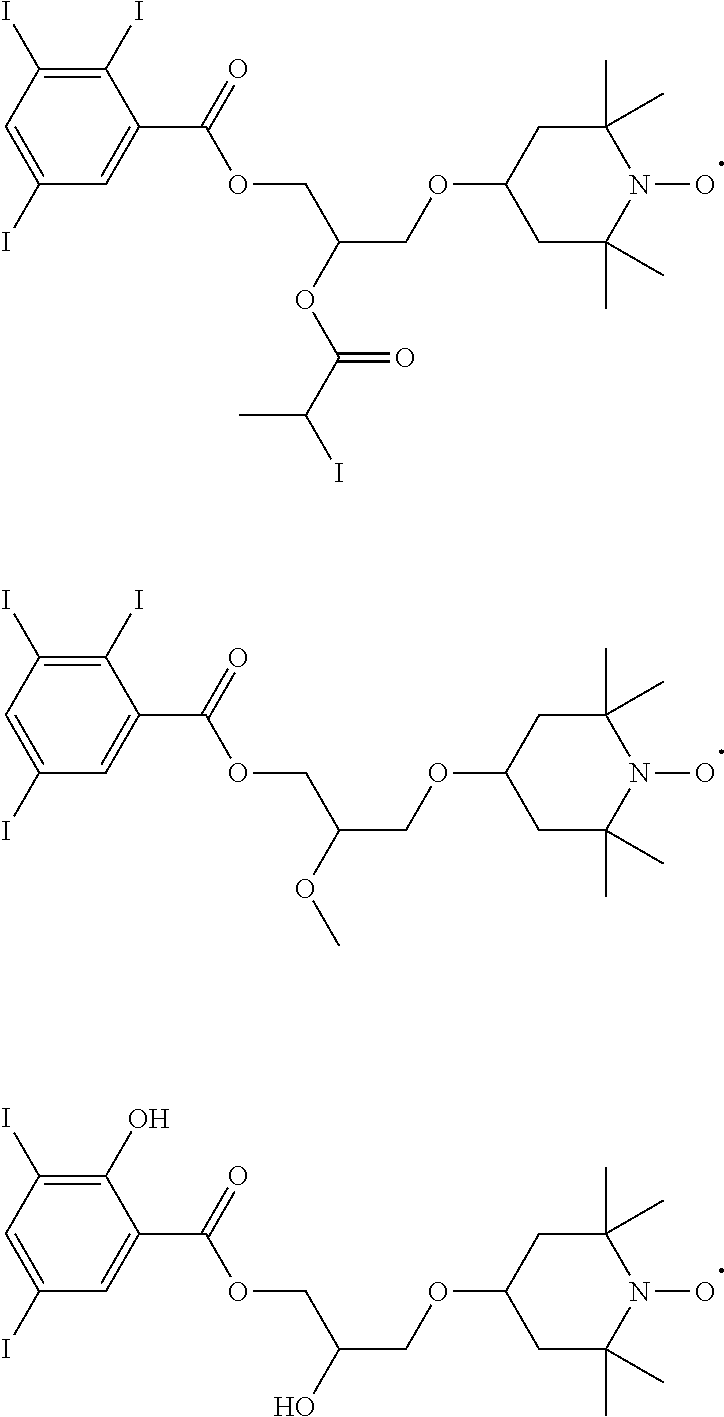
C1(I)=C(I)C=C(I)C=C1C(=O)OCC(OC(=O)C(I)C)COC1CC(C)(C)N(O)C(C)(C)C1.C1(I)=C(I)C=C(I)C=C1C(=O)OCC(OC)COC1CC(C)(C)N(O)C(C)(C)C1.C1(O)=C(I)C=C(I)C=C1C(=O)OCC(O)COC1CC(C)(C)N(O)C(C)(C)C1
